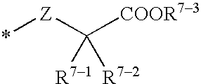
*[Z]C([COOR73])([R71])[R72]
